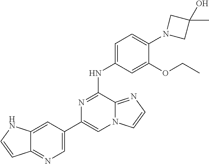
C1(C2=CN=C3C(=C2)NC=C3)=CN2C(=NC=C2)C(NC2=CC=C(N3CC(C)(O)C3)C(OCC)=C2)=N1
